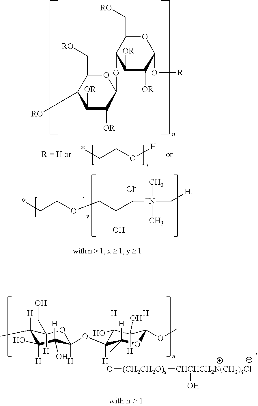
*CCO[H].C1([OR])C([OR])C(OC2C([OR])C([OR])C(O[R])OC2C[RO])OC(C[RO])C1[RO].[Cl-].*CCOCC(O)C[N+](C)(C)C[H].C1(C)([H])C(O)([H])C(O)([H])C([H])(OC2([H])C([H])(CO[(CH2CH2O)x][CHCHCH2N(CH3)3Cl]O)OC(OC)([H])C([H])(O)C2(O)[H])OC1([H])CO
